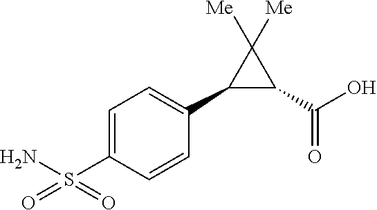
C1=C(S(N)(=O)=O)C=CC(C2C(C(=O)O)C2([Me])[Me])=C1
